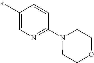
C1(C)=CN=C(N2CCOCC2)C=C1
